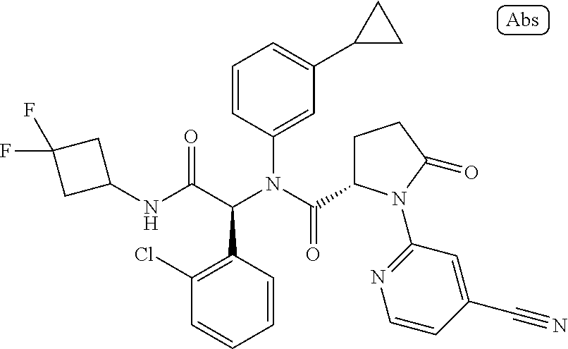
C1(NC(C(N(C(=O)C2CCC(=O)N2C2=NC=CC(C#N)=C2)C2=CC(C3CC3)=CC=C2)C2=C(Cl)C=CC=C2)=O)CC(F)(F)C1
